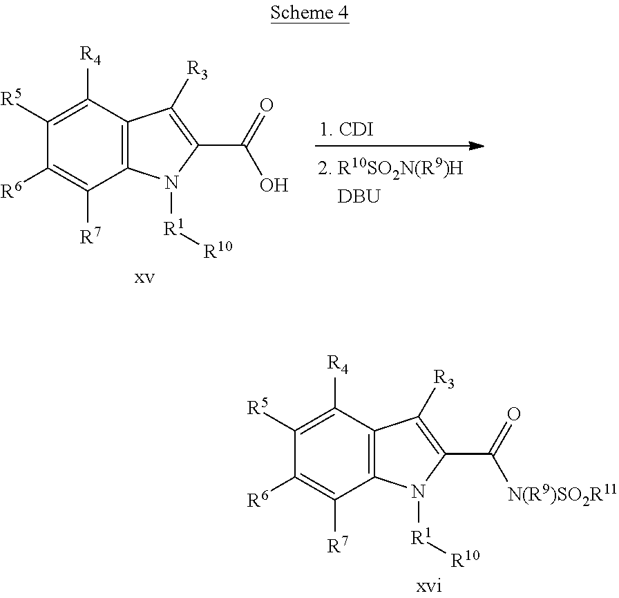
C1([R6])=C([R7])C2=C(C([R4])=C1[R5])C([R3])=C(C(=O)[N(R9)SO2R11])N2[R1][R10].C1([R6])=C([R7])C2=C(C([R4])=C1[R5])C([R3])=C(C(=O)O)N2[R1][R10].[1. CDI]
